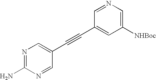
C1([NHBoc])=CN=CC(C#CC2=CN=C(N)N=C2)=C1
